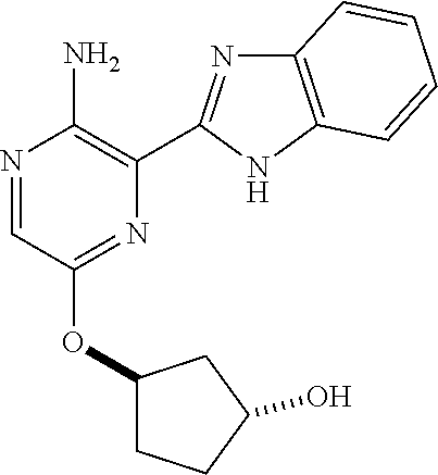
N1=CC(OC2CCC(O)C2)=NC(C2=NC3=C(N2)C=CC=C3)=C1N
